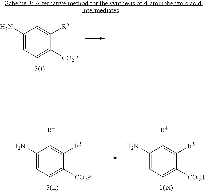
C1(N)=CC=C([CO2P])C([R5])=C1.C1(N)=CC=C([CO2P])C([R5])=C1[R4].C1(N)=CC=C([CO2H])C([R5])=C1[R4]
